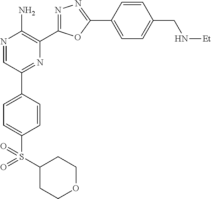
N1=CC(C2=CC=C(S(C3CCOCC3)(=O)=O)C=C2)=NC(C2=NN=C(C3=CC=C(CN[Et])C=C3)O2)=C1N
